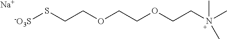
[-O3S]SCCOCCOCCN(C)(C)C.[Na]
